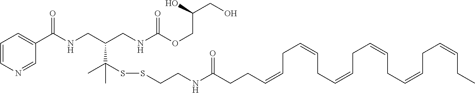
C(C=CCC=CCC=CCC=CCC=CCC=CCC)CC(NCCSSC(C)(C)C(CNC(C1=CC=CN=C1)=O)CNC(OCC(O)CO)=O)=O
